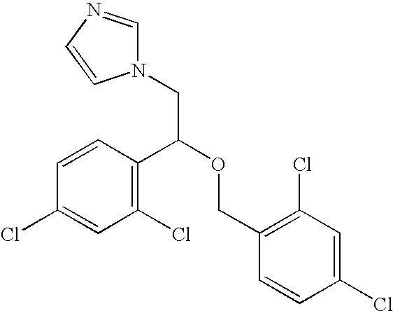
C1=CC(C(OCC2=C(Cl)C=C(Cl)C=C2)CN2C=NC=C2)=C(Cl)C=C1Cl
